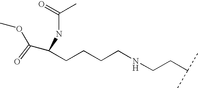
C(CCCNCCC(C)C)C(C(OC)=O)NC(=O)C
